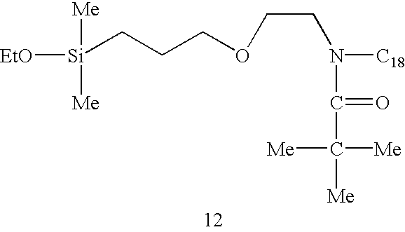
[EtO][Si](CCCOCCN([C18])C(=O)C([Me])([Me])[Me])([Me])[Me]
